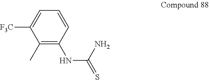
C1(C)=C(NC(=S)N)C=CC=C1[F3C]
